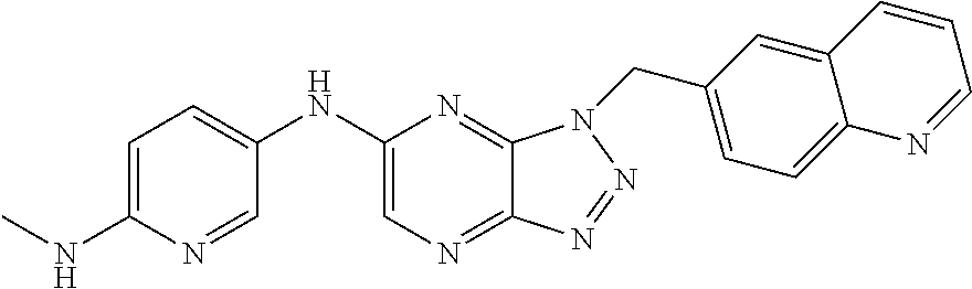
C1(NC2=CC=C(NC)N=C2)=CN=C2C(=N1)N(CC1=CC=C3C(=C1)C=CC=N3)N=N2
